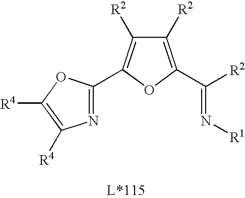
N(=C([R2])C1=C([R2])C([R2])=C(C2=NC([R4])=C([R4])O2)O1)[R1]
